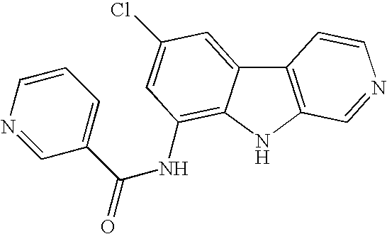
C12=C(NC3=C(NC(=O)C4=CC=CN=C4)C=C(Cl)C=C13)C=NC=C2
